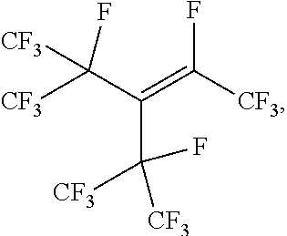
[CF3]C(C(=C([CF3])F)C([CF3])([CF3])F)(F)[CF3]
